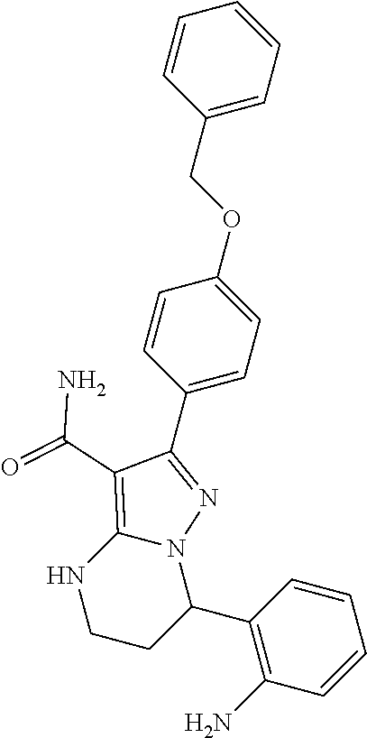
C1=CC(COC2=CC=C(C3=NN4C(=C3C(=O)N)NCCC4C3=C(N)C=CC=C3)C=C2)=CC=C1
